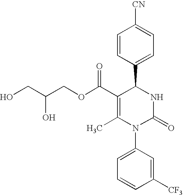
C1(C(OCC(CO)O)=O)=C(C)N(C2=CC=CC([CF3])=C2)C(=O)NC1C1=CC=C([CN])C=C1
